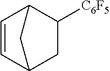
C1([C6F5])C2C=CC(C1)C2
